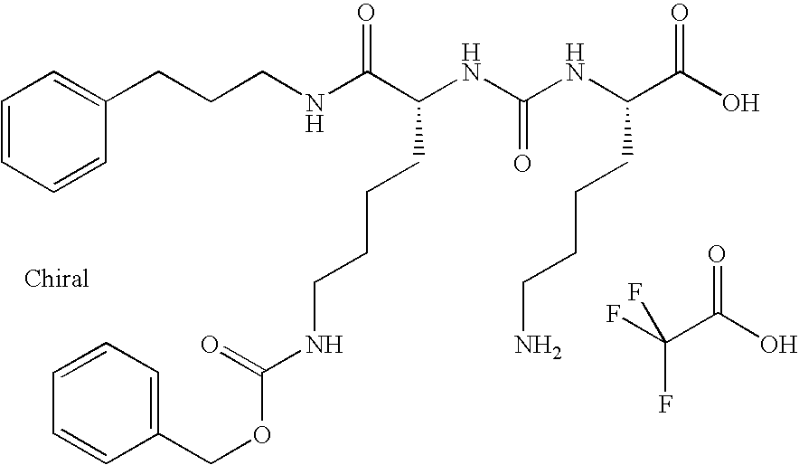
N(C(C(NC(NC(C(O)=O)CCCCN)=O)CCCCNC(OCC1=CC=CC=C1)=O)=O)CCCC1=CC=CC=C1.FC(C(O)=O)(F)F
